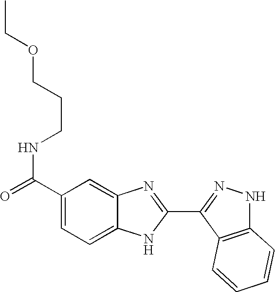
C1(C(=O)NCCCOCC)=CC=C2C(=C1)N=C(C1=NNC3=C1C=CC=C3)N2
